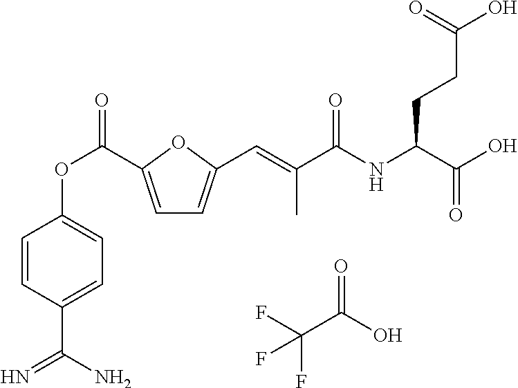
C1=C(C(OC2=CC=C(C(N)=N)C=C2)=O)OC(C=C(C(NC(C(O)=O)CCC(O)=O)=O)C)=C1.FC(C(O)=O)(F)F
